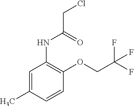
C1=C(C)C=CC(OCC(F)(F)F)=C1NC(CCl)=O
